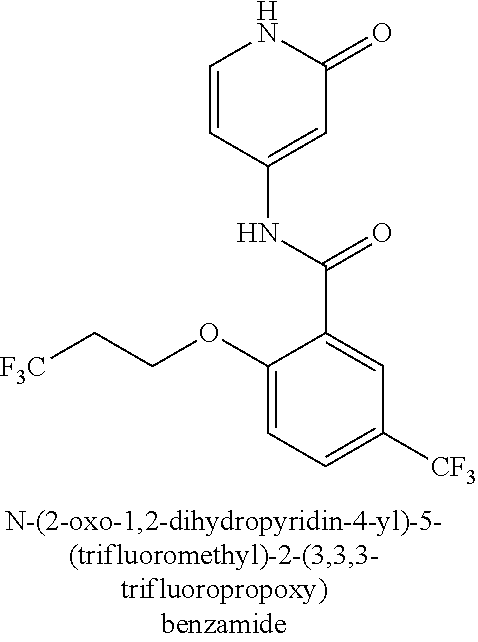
O(C1=CC=C([CF3])C=C1C(=O)NC1=CC(=O)NC=C1)CC[F3C]
